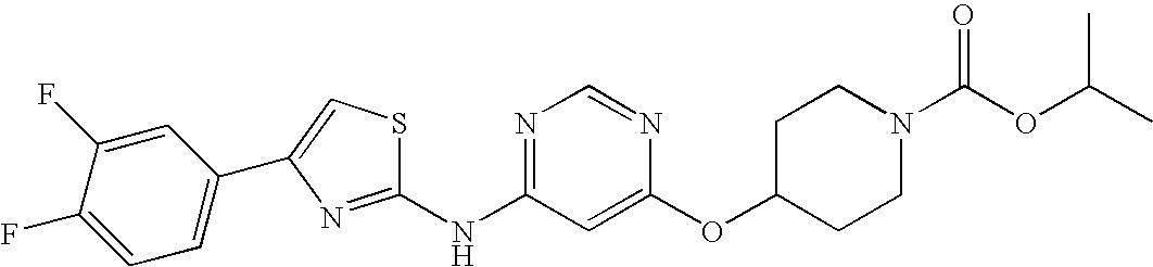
C1(NC2=NC=NC(OC3CCN(C(OC(C)C)=O)CC3)=C2)=NC(C2=CC=C(F)C(F)=C2)=CS1
